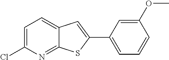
C1=C(Cl)N=C2C(=C1)C=C(C1=CC=CC(OC)=C1)S2
